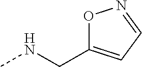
CNCC1=CC=NO1
